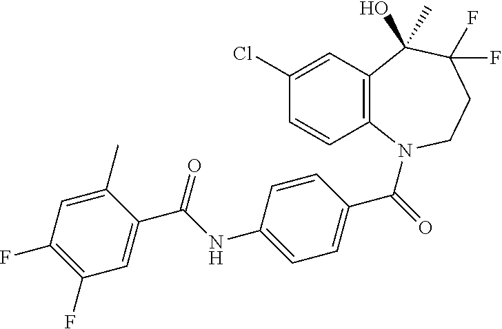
C12=C(N(C(=O)C3=CC=C(NC(C4=CC(F)=C(F)C=C4C)=O)C=C3)CCC(F)(F)C1(C)O)C=CC(Cl)=C2
